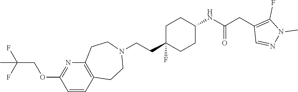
C1C(CCN2CCC3=C(CC2)C=CC(OCC(F)(F)C)=N3)(F)CCC(NC(CC2=C(F)N(C)N=C2)=O)C1
